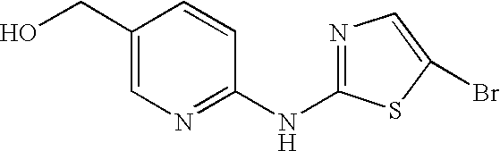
C1(CO)=CN=C(NC2=NC=C(Br)S2)C=C1
